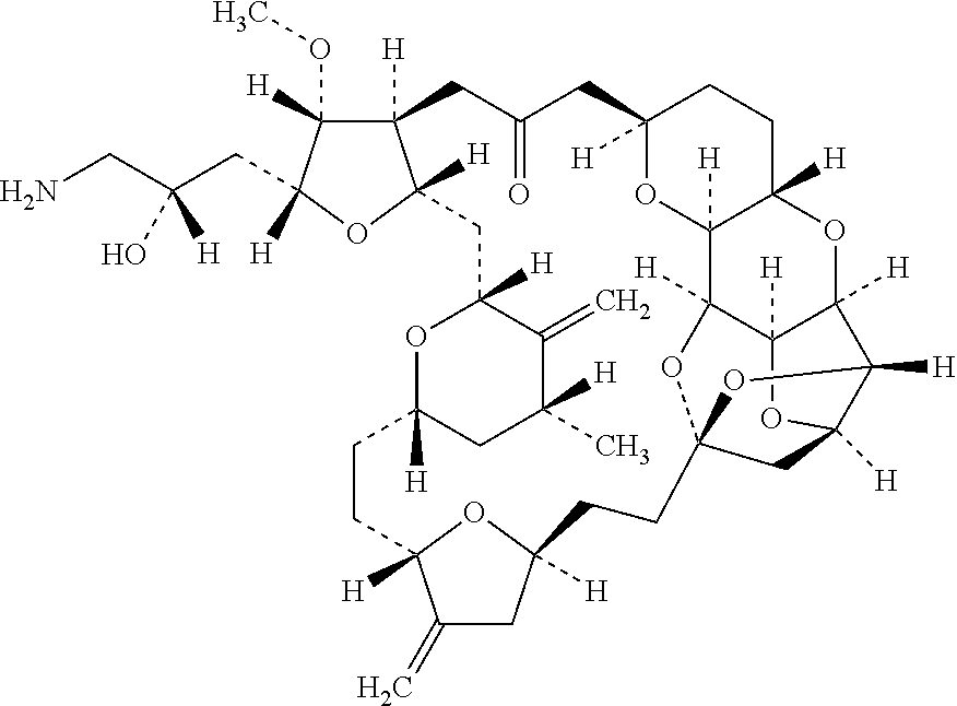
C12([H])C(OC)([H])C(CC(O)(CN)[H])([H])OC1([H])CC1([H])OC([H])(CC([H])(C)C1=C)CCC1([H])C(=C)CC([H])(O1)CCC13OC4([H])C5([H])C([H])(CCC([H])(CC(=O)C2)O5)OC2([H])C4([H])OC([H])(C2([H])O1)C3
